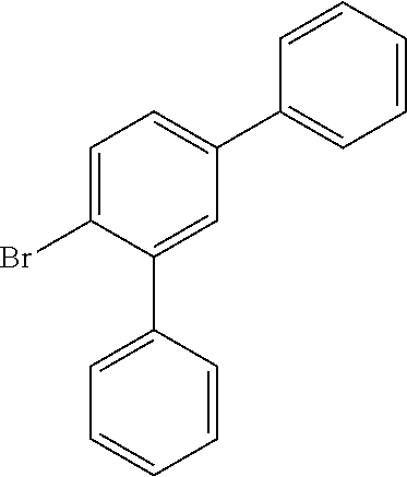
C1=C(Br)C(C2=CC=CC=C2)=CC(C2=CC=CC=C2)=C1
